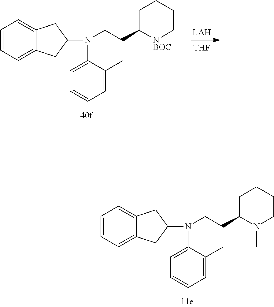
C1=CC=C2C(=C1)CC(N(C1=CC=CC=C1C)CCC1CCCC[NBOC]1)C2.[THF].C1=CC=C2C(=C1)CC(N(C1=CC=CC=C1C)CCC1CCCCN1C)C2
